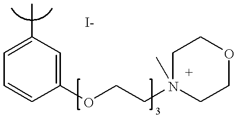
C1=C(C)C=C(OCCN2(C)CCOCC2)C=C1
